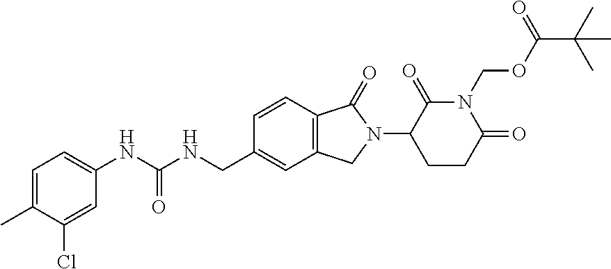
C1(NC(=O)NCC2=CC3=C(C=C2)C(=O)N(C2CCC(=O)N(COC(C(C)(C)C)=O)C2=O)C3)=CC=C(C)C(Cl)=C1
